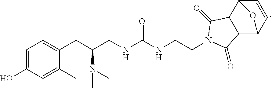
C1=C(O)C=C(C)C(CC(CNC(NCCN2C(=O)C3C(C4C=CC3O4)C2=O)=O)N(C)C)=C1C
